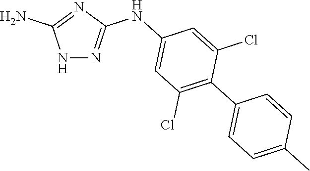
N1N=C(NC2=CC(Cl)=C(C3=CC=C(C)C=C3)C(Cl)=C2)N=C1N
